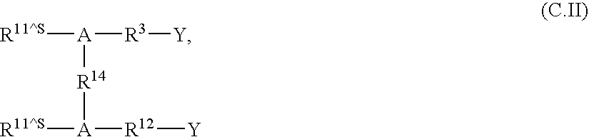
[R11^S][A]([R3][Y])[R14][A]([R11^S])[R12][Y]
